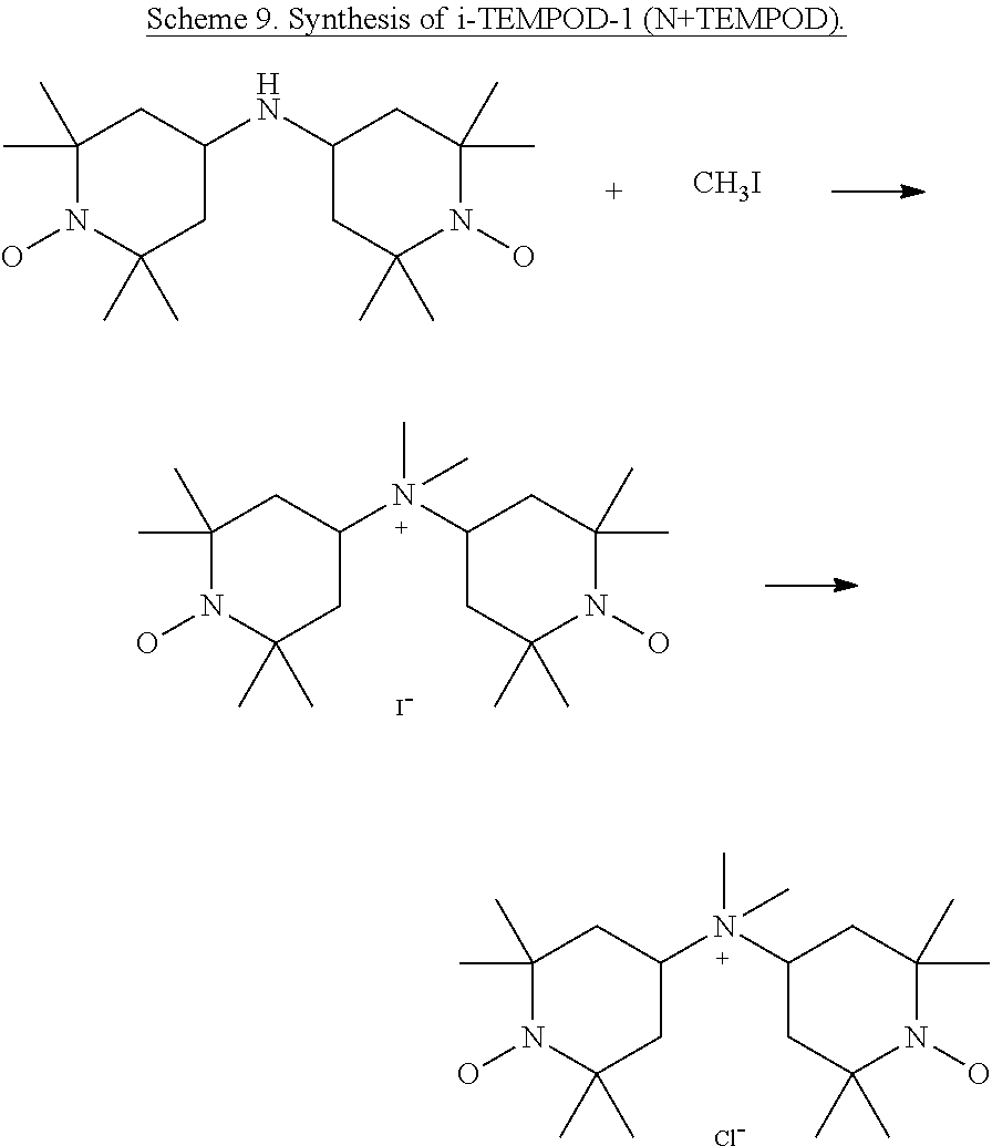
C1(C)(C)N(O)C(C)(C)CC(N(C2CC(C)(C)N(O)C(C)(C)C2)(C)C)C1.[Cl-].C1(C)(C)N(O)C(C)(C)CC(N(C2CC(C)(C)N(O)C(C)(C)C2)(C)C)C1.[I-].C1(C)(C)N(O)C(C)(C)CC(NC2CC(C)(C)N(O)C(C)(C)C2)C1.[CH3I]
